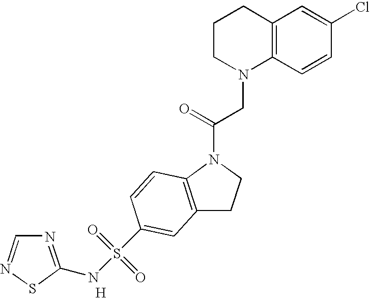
[H].N1=C(NS(=O)(=O)C2=CC3=C(N(C(CN4C5=C(CCC4)C=C(Cl)C=C5)=O)CC3)C=C2)SN=C1
